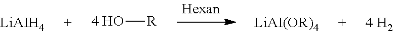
[LiAIH4].[4 HO][R].[LiAI(OR)4]
